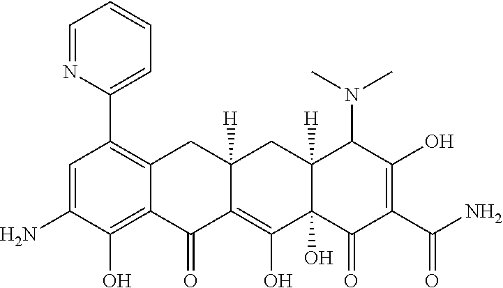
C1=C(N)C(O)=C2C(=C1C1=CC=CC=N1)CC1([H])C(=C(O)C3(O)C([H])(C1)C(N(C)C)C(O)=C(C(N)=O)C3=O)C2=O
